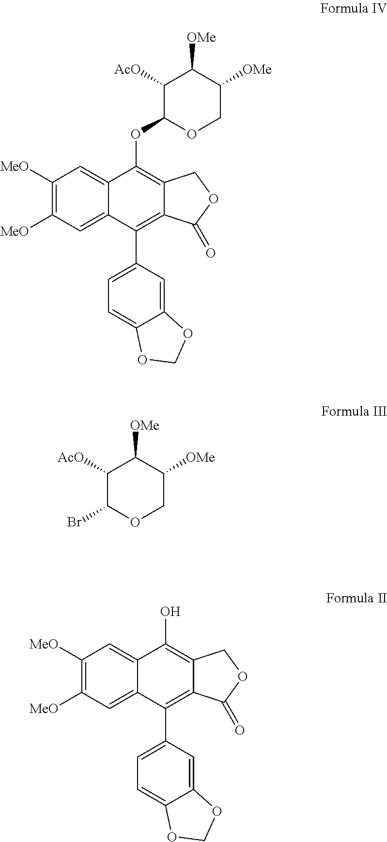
C1([MeO])=C([MeO])C=C2C(=C1)C(OC1OCC([OMe])C([OMe])C1[AcO])=C1C(=C2C2=CC=C3C(=C2)OCO3)C(=O)OC1.BrC1OCC([OMe])C([OMe])C1[AcO].C1([MeO])=C([MeO])C=C2C(=C1)C(O)=C1C(=C2C2=CC=C3C(=C2)OCO3)C(=O)OC1
